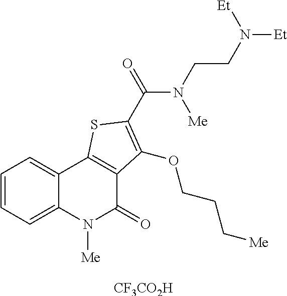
[CF3CO2H].C1=CC=C2C(=C1)C1=C(C(=O)N2[Me])C(OCCC[Me])=C(C(N([Me])CCN([Et])[Et])=O)S1
